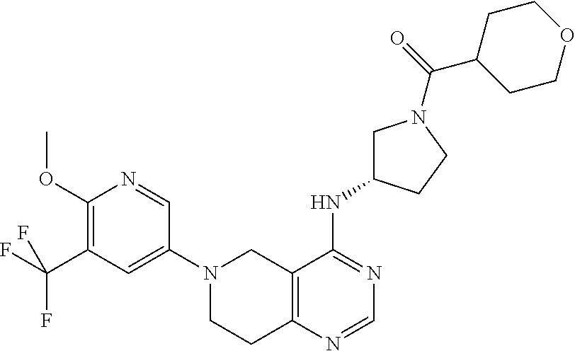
FC(C1=C(OC)N=CC(N2CCC3=C(C2)C(NC2CN(C(C4CCOCC4)=O)CC2)=NC=N3)=C1)(F)F
